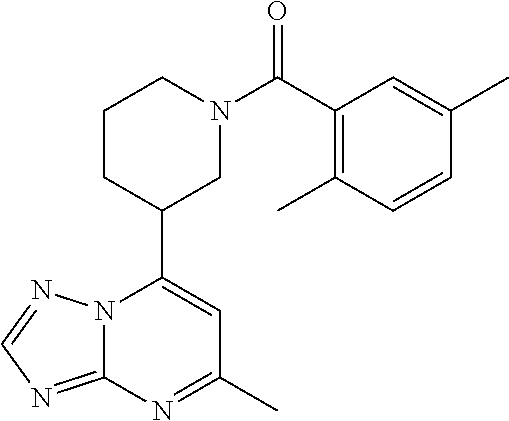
N12C(=NC=N1)N=C(C)C=C2C1CN(C(=O)C2=C(C)C=CC(C)=C2)CCC1
